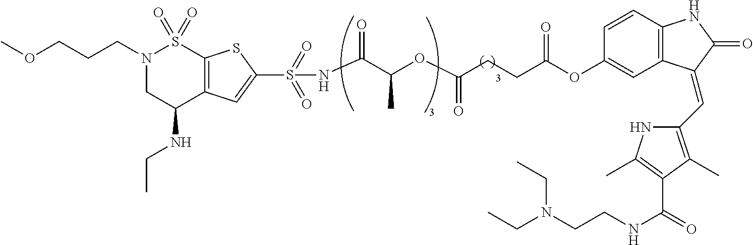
CCNC1C2=C(S(=O)(=O)N(CCCOC)C1)SC(S(NC(C(OC(CCC(OC1=CC3=C(C=C1)NC(=O)C3=CC1=C(C)C(C(NCCN(CC)CC)=O)=C(C)N1)=O)=O)C)=O)(=O)=O)=C2
